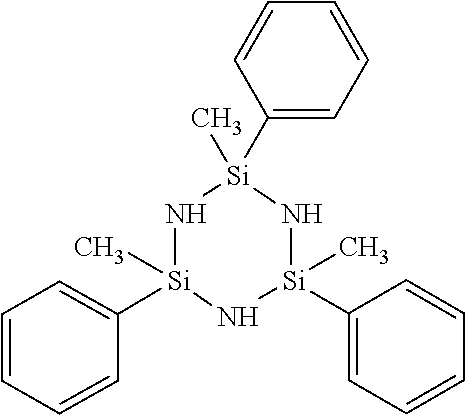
N1[Si](C2=CC=CC=C2)(C)N[Si](C2=CC=CC=C2)(C)N[Si]1(C)C1=CC=CC=C1
